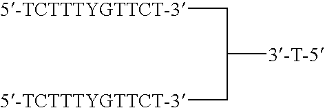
C([5-TCTTTYGTTCT-3])C(C[5-TCTTTYGTTCT-3])[3-T-5]
